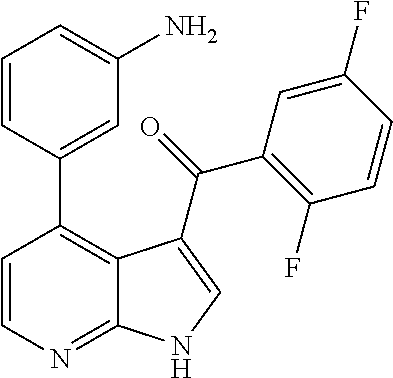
C1=CC(C2=C3C(=NC=C2)NC=C3C(=O)C2=C(F)C=CC(F)=C2)=CC(N)=C1
